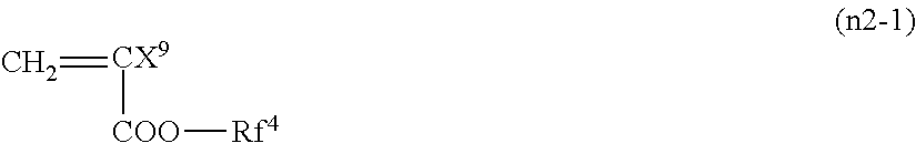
[CX9]([COO][Rf4])=C
